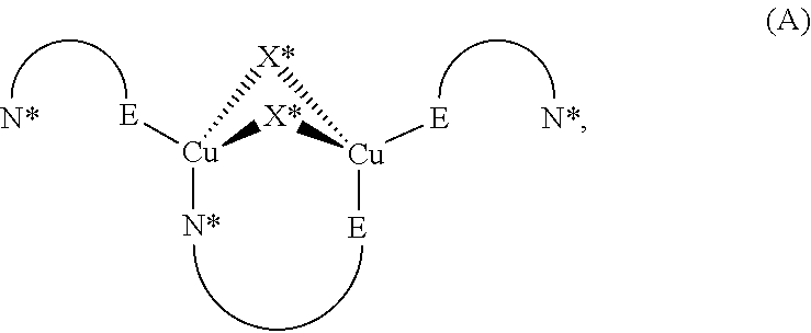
[Cu]1([N*])([E])[X*][Cu]([E])([E])[X*]1.[N*].[N*]
